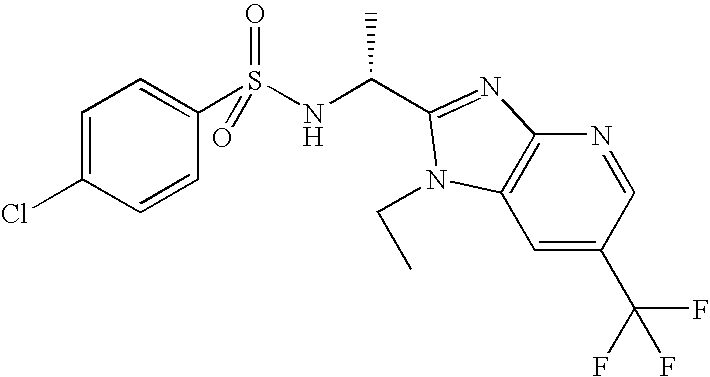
C1(S(NC(C)C2=NC3=C(C=C(C(F)(F)F)C=N3)N2CC)(=O)=O)=CC=C(Cl)C=C1
